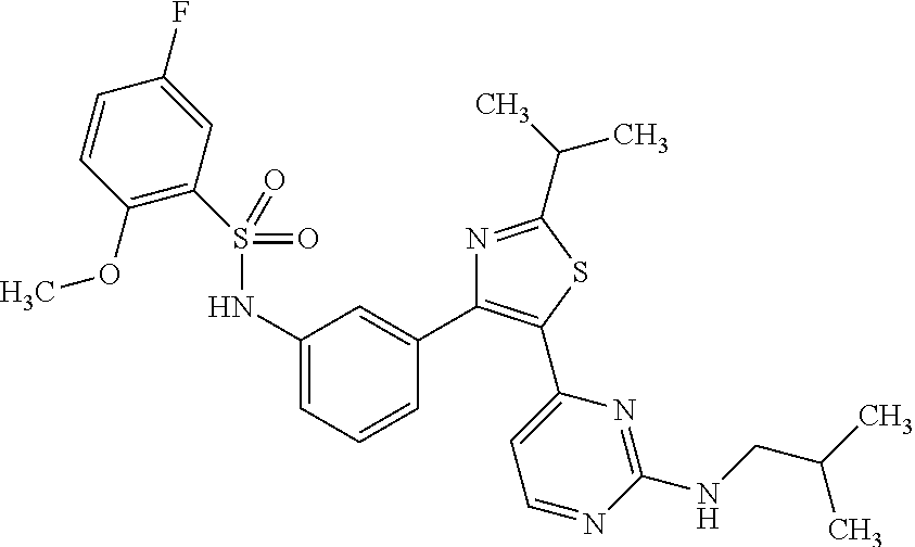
C1(S(NC2=CC=CC(C3=C(C4=CC=NC(NCC(C)C)=N4)SC(C(C)C)=N3)=C2)(=O)=O)=C(OC)C=CC(F)=C1
